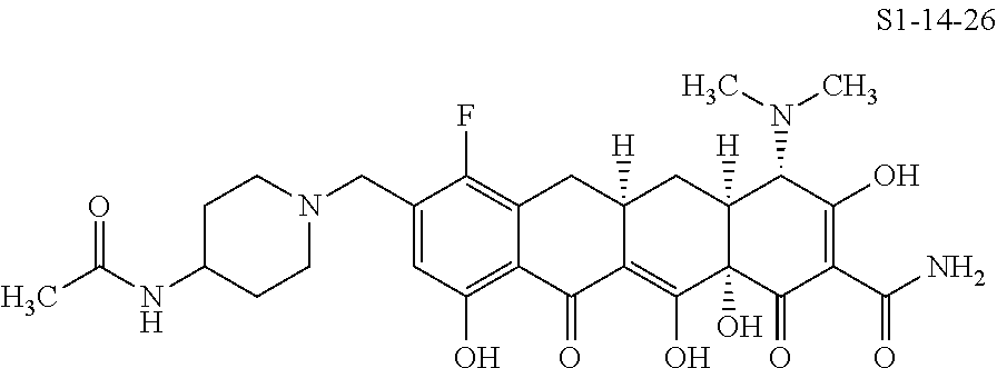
C1(CN2CCC(NC(=O)C)CC2)=CC(O)=C2C(=C1F)CC1([H])C(=C(O)C3(O)C([H])(C1)C(N(C)C)C(O)=C(C(N)=O)C3=O)C2=O
